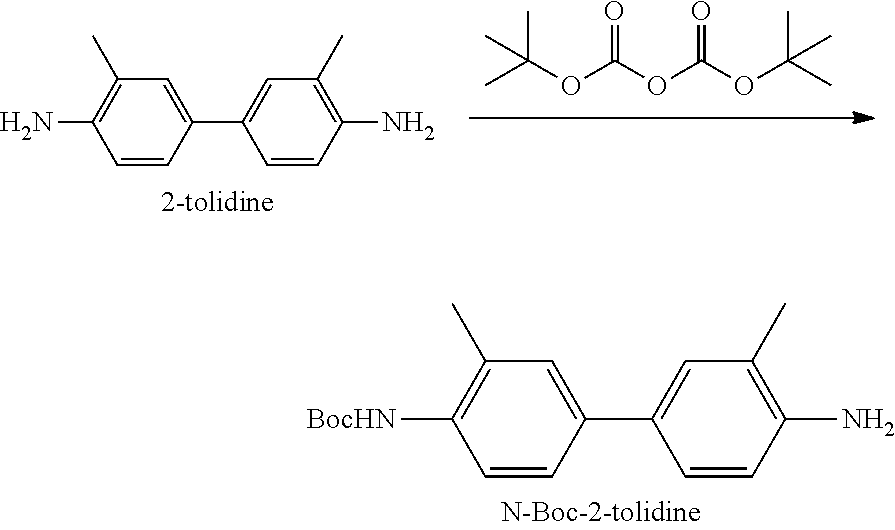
CC(OC(OC(OC(C)(C)C)=O)=O)(C)C.C1=CC(C2=CC(C)=C(N)C=C2)=CC(C)=C1N.C1=CC(C2=CC(C)=C(N)C=C2)=CC(C)=C1[BocHN]
